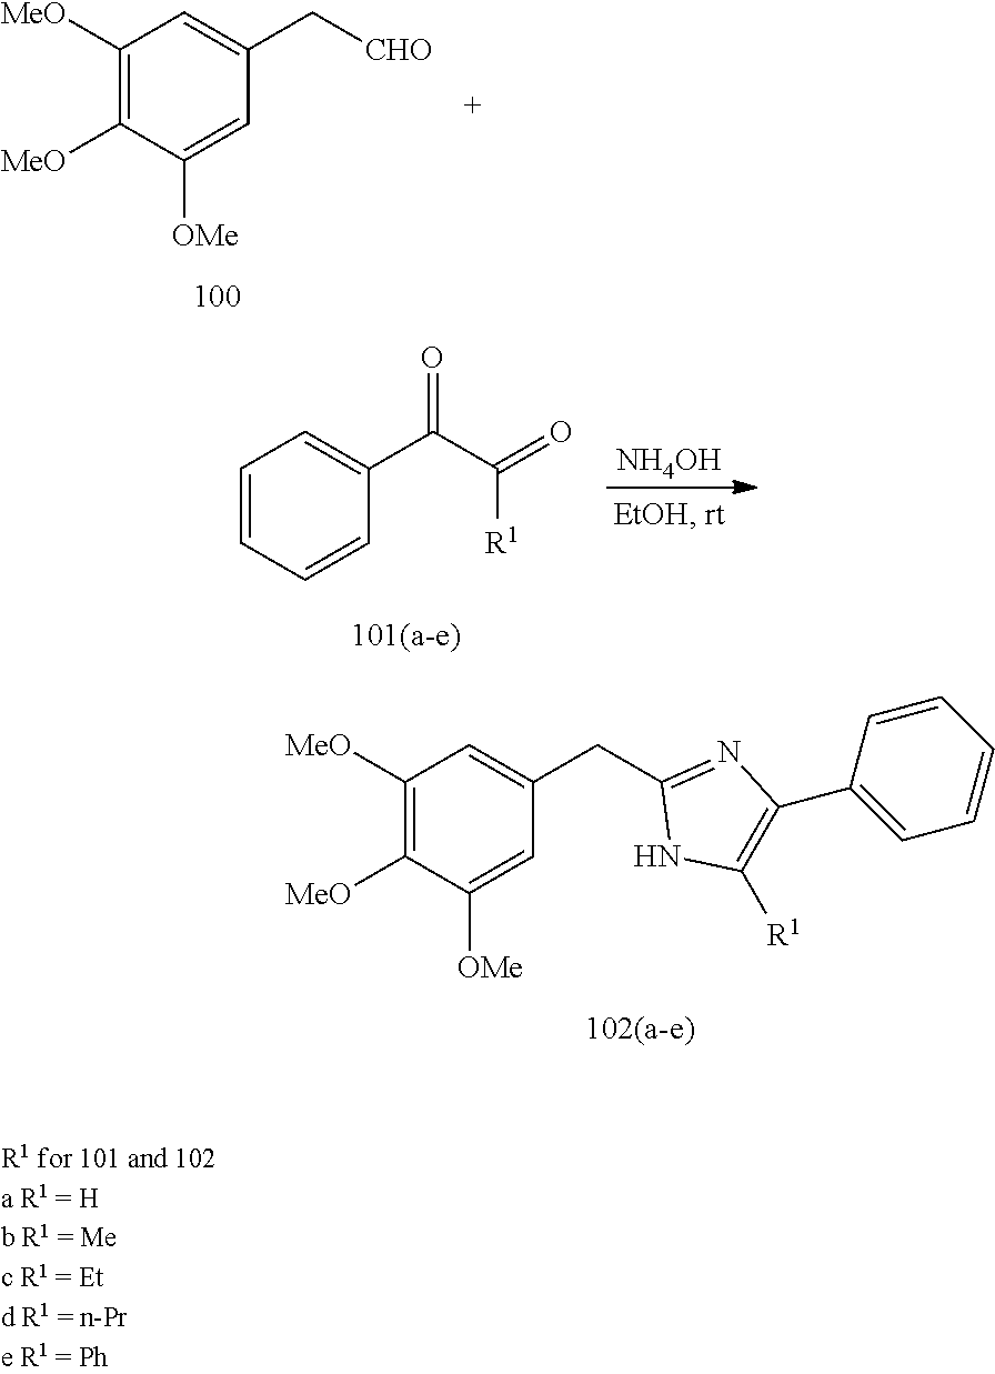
C1([MeO])=C([MeO])C([OMe])=CC(C[CHO])=C1.C1=CC=CC(C(C(=O)[R1])=O)=C1.[NH4OH].C1([MeO])=C([MeO])C([OMe])=CC(CC2=NC(C3=CC=CC=C3)=C([R1])N2)=C1
